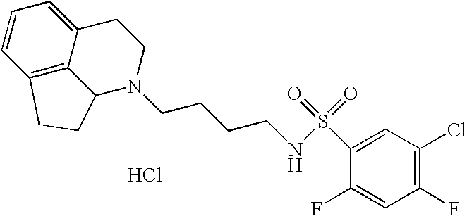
C1=CC2=C3C(=C1)CCN(CCCCNS(=O)(=O)C1=CC(Cl)=C(F)C=C1F)C3CC2.Cl
